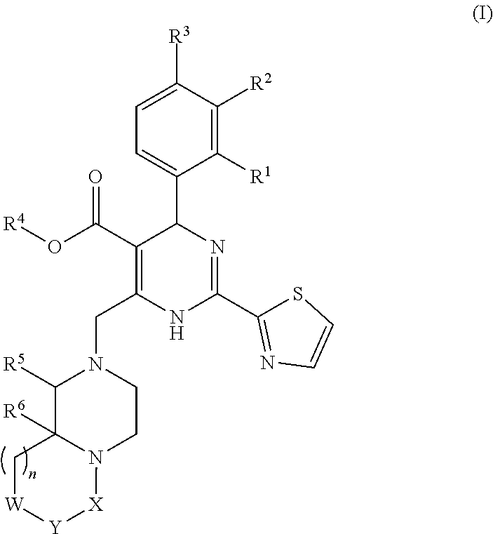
C1([R1])=C([R2])C([R3])=CC=C1C1C(C(=O)O[R4])=C(CN2C([R5])C3([R6])N(CC2)[X][Y][W]C3)NC(C2=NC=CS2)=N1
